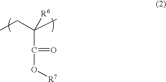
O(C(=O)C([R6])(C)CC)[R7]
